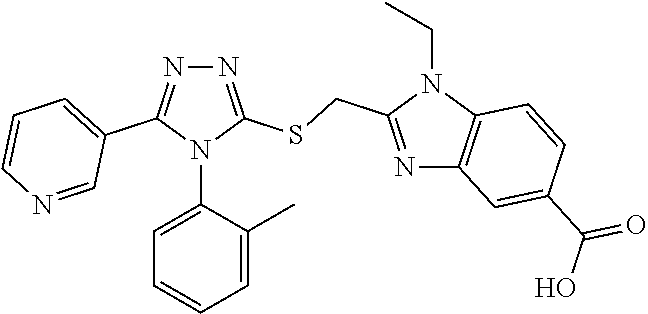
N1=C(SCC2=NC3=C(N2CC)C=CC(C(O)=O)=C3)N(C2=CC=CC=C2C)C(C2=CC=CN=C2)=N1
